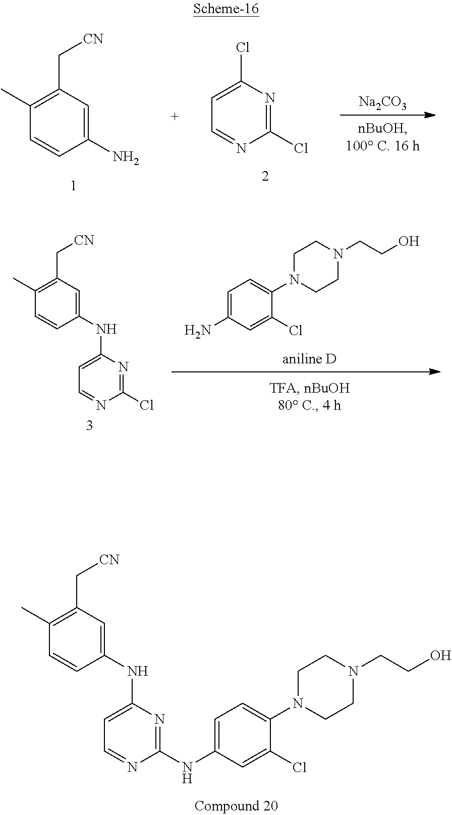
C1=C(N)C=C(Cl)C(N2CCN(CCO)CC2)=C1.C1=C(NC2=CC=NC(Cl)=N2)C=CC(C)=C1C[CN].C1=C(NC2=NC(NC3=CC(C[CN])=C(C)C=C3)=CC=N2)C=C(Cl)C(N2CCN(CCO)CC2)=C1.[Na2CO3].C1(C)=C(C[CN])C=C(N)C=C1.C1=NC(Cl)=NC(Cl)=C1
